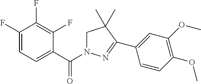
C1(F)=CC=C(C(N2CC(C)(C)C(C3=CC(OC)=C(OC)C=C3)=N2)=O)C(F)=C1F
